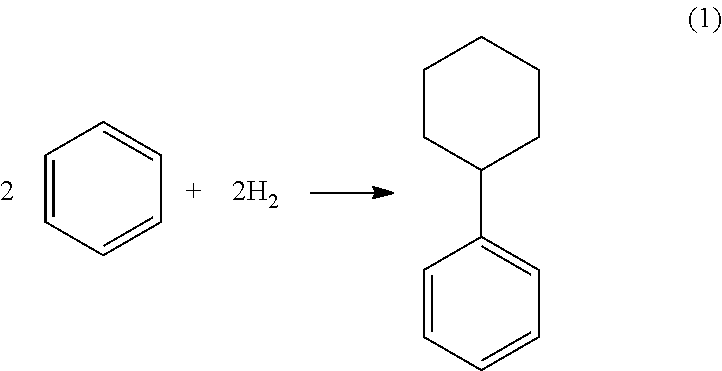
C1CC(C2=CC=CC=C2)CCC1.C1=CC=CC=C1
